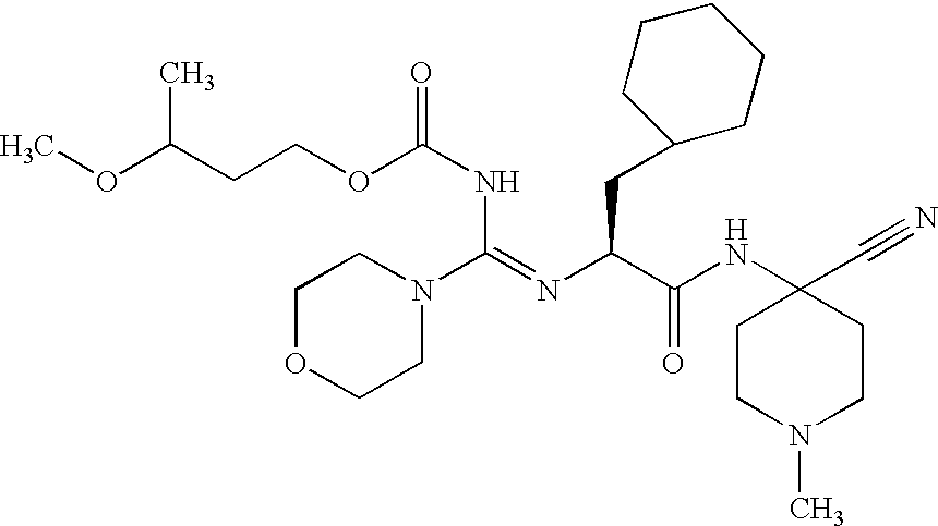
C(COC(NC(N1CCOCC1)=NC(C(NC1(C#N)CCN(C)CC1)=O)CC1CCCCC1)=O)C(OC)C
